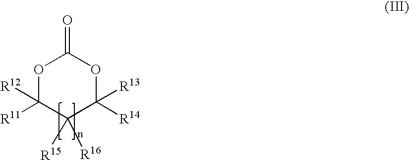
O1C([R12])([R11])C([R16])([R15])C([R13])([R14])OC1=O
